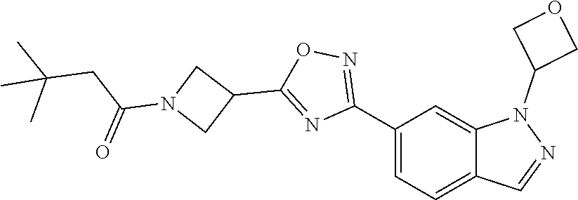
C12=CC=C(C3=NOC(C4CN(C(CC(C)(C)C)=O)C4)=N3)C=C1N(C1COC1)N=C2
